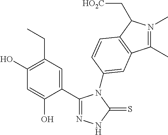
C1(C2=NNC(=S)N2C2=CC3=C(C(C[HO2C])N(C)=C3C)C=C2)=CC(CC)=C(O)C=C1O
